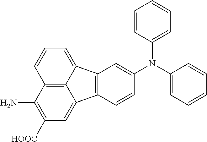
C12=C3C(=CC([HOOC])=C1N)C1=C(C3=CC=C2)C=C(N(C2=CC=CC=C2)C2=CC=CC=C2)C=C1
